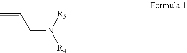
C=CCN([R4])[R5]
